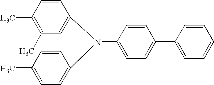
C1=C(N(C2=CC=C(C)C=C2)C2=CC=C(C3=CC=CC=C3)C=C2)C=CC(C)=C1C
